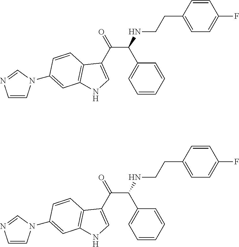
C(C(NCCC1=CC=C(F)C=C1)C1=CC=CC=C1)(C1=CNC2=C1C=CC(N1C=CN=C1)=C2)=O.C(C(NCCC1=CC=C(F)C=C1)C1=CC=CC=C1)(C1=CNC2=C1C=CC(N1C=CN=C1)=C2)=O
